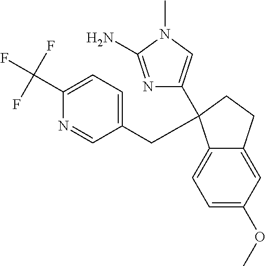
C1(C(F)(F)F)=CC=C(CC2(C3=CN(C)C(N)=N3)C3=CC=C(OC)C=C3CC2)C=N1
